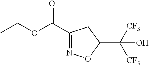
C1(C(OCC)=O)=NOC(C([CF3])([CF3])O)C1
